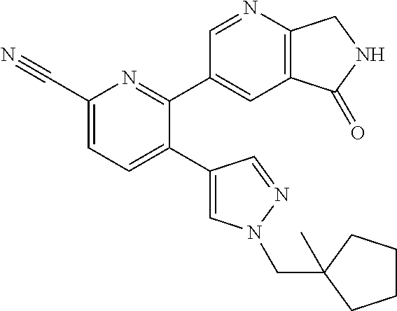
C1(C#N)=CC=C(C2=CN(CC3(C)CCCC3)N=C2)C(C2=CC3=C(N=C2)CNC3=O)=N1
